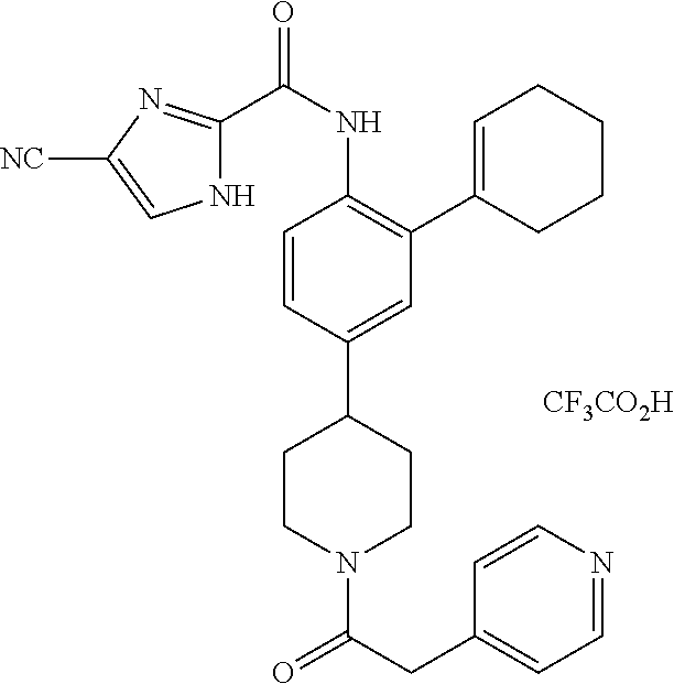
N1C(C(NC2=C(C3=CCCCC3)C=C(C3CCN(C(CC4=CC=NC=C4)=O)CC3)C=C2)=O)=NC([NC])=C1.[CF3CO2H]
